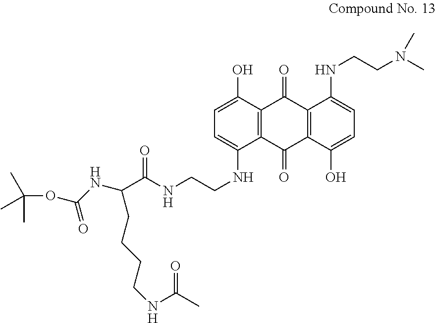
C12=C(C(O)=CC=C1NCCNC(C(NC(OC(C)(C)C)=O)CCCCNC(C)=O)=O)C(=O)C1=C(C2=O)C(O)=CC=C1NCCN(C)C
